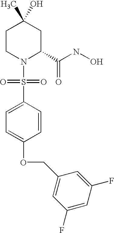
C1CN(S(=O)(=O)C2=CC=C(OCC3=CC(F)=CC(F)=C3)C=C2)C(C(NO)=O)CC1(C)O
